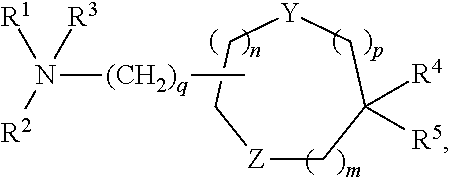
[Z]1CC([R4])([R5])C[Y]CC1.[(CH2)q](N([R2])([R1])[R3])C
